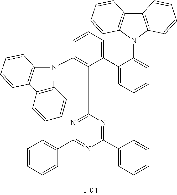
C1=CC=CC(C2=NC(C3=CC=CC=C3)=NC(C3=C(N4C5=C(C6=C4C=CC=C6)C=CC=C5)C=CC=C3C3=CC=CC=C3N3C4=C(C5=C3C=CC=C5)C=CC=C4)=N2)=C1
